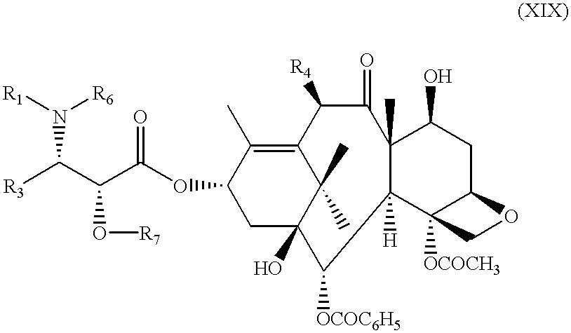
C1(OC(C(C([R3])N([R6])[R1])O[R7])=O)CC2(O)C(C)(C)C(=C1C)C([R4])C(=O)C1(C)C([H])(C3([OCOCH3])C(CC1O)OC3)C2[OCOC6H5]
